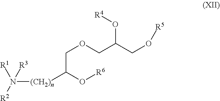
N([(CH2)n]C(O[R6])COCC(CO[R5])O[R4])([R2])([R1])[R3]
